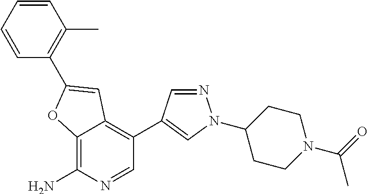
C1=CC=CC(C2=CC3=C(C4=CN(C5CCN(C(=O)C)CC5)N=C4)C=NC(N)=C3O2)=C1C
